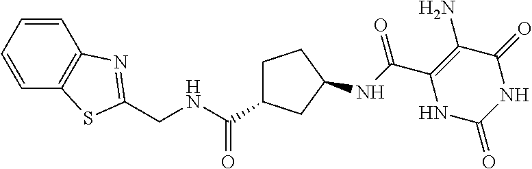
C(C1=C(N)C(=O)NC(=O)N1)(=O)NC1CC(C(NCC2=NC3=C(C=CC=C3)S2)=O)CC1
